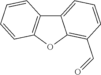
C12=CC=CC(C=O)=C1OC1=C2C=CC=C1
